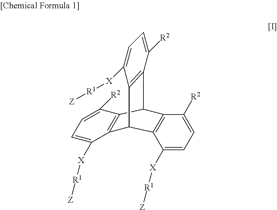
C12=C(C3C4=C(C1C1=C3C([R2])=CC=C1[X][R1][Z])C([X][R1][Z])=CC=C4[R2])C([R2])=CC=C2[X][R1][Z]
